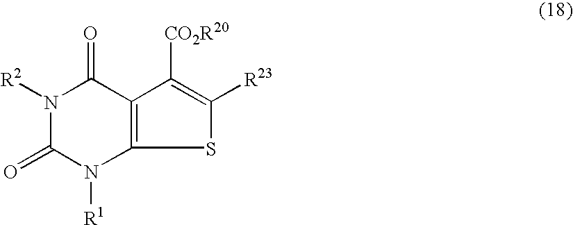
N1([R2])C(=O)N([R1])C2=C(C1=O)C([CO2R20])=C([R23])S2
